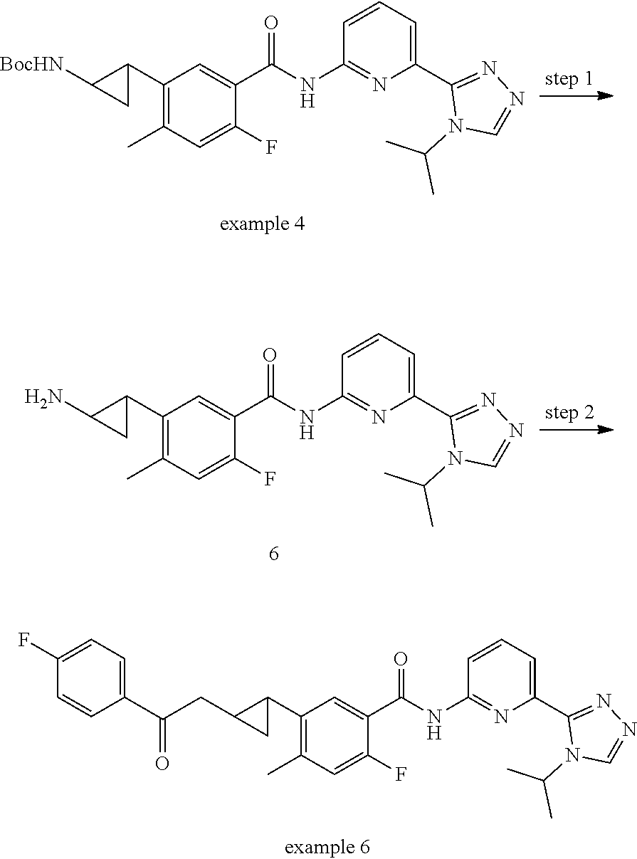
C1(C2C(CC(C3=CC=C(F)C=C3)=O)C2)=C(C)C=C(F)C(C(NC2=NC(C3=NN=CN3C(C)C)=CC=C2)=O)=C1.C1(C2C([BocHN])C2)=C(C)C=C(F)C(C(NC2=NC(C3=NN=CN3C(C)C)=CC=C2)=O)=C1.C1(C2C(N)C2)=C(C)C=C(F)C(C(NC2=NC(C3=NN=CN3C(C)C)=CC=C2)=O)=C1
